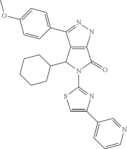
C12=C(NN=C1C1=CC=C(OC)C=C1)C(=O)N(C1=NC(C3=CC=CN=C3)=CS1)C2C1CCCCC1
